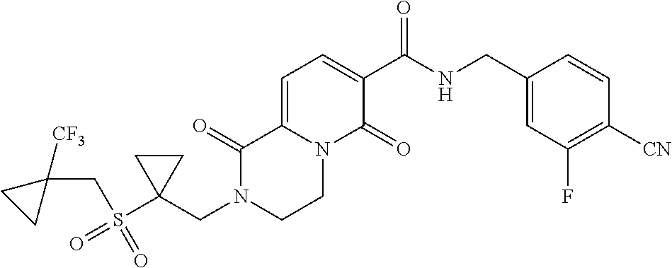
C1=C2N(C(=O)C(C(NCC3=CC(F)=C([CN])C=C3)=O)=C1)CCN(CC1(S(=O)(CC3([CF3])CC3)=O)CC1)C2=O
